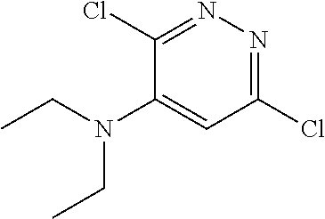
C1(Cl)=NN=C(Cl)C(N(CC)CC)=C1
